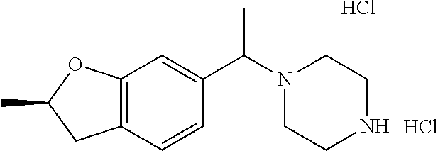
CC(N1CCNCC1)C1=CC2=C(C=C1)CC(C)O2.Cl.Cl
